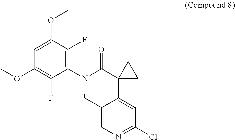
C1=C(OC)C(F)=C(N2C(=O)C3(C4=CC(Cl)=NC=C4C2)CC3)C(F)=C1OC
